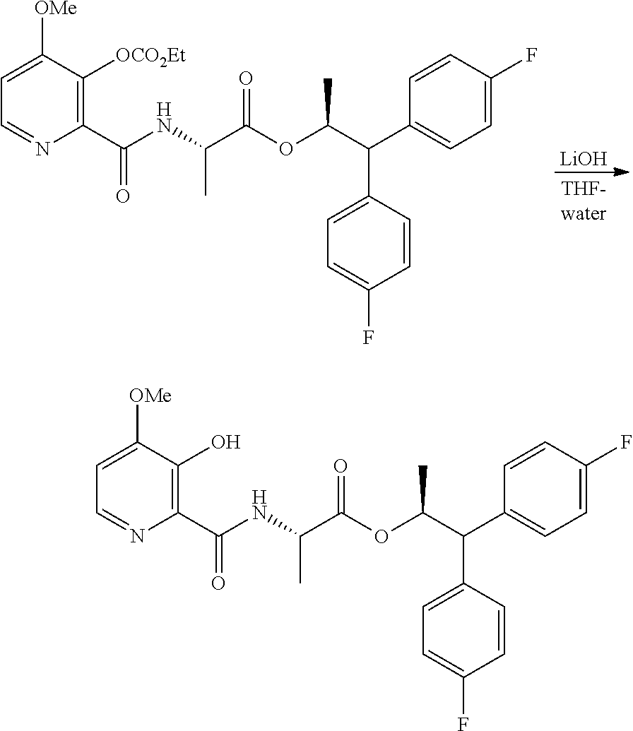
N(C(C(OC(C)C(C1=CC=C(F)C=C1)C1=CC=C(F)C=C1)=O)C)C(C1=C(O)C([OMe])=CC=N1)=O.N(C(C(OC(C)C(C1=CC=C(F)C=C1)C1=CC=C(F)C=C1)=O)C)C(C1=C([OCO2Et])C([OMe])=CC=N1)=O.[LiOH]
